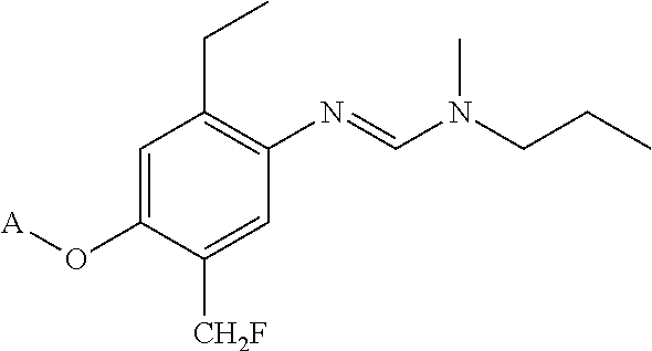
C1=C(O[A])C([CH2F])=CC(N=CN(CCC)C)=C1CC
